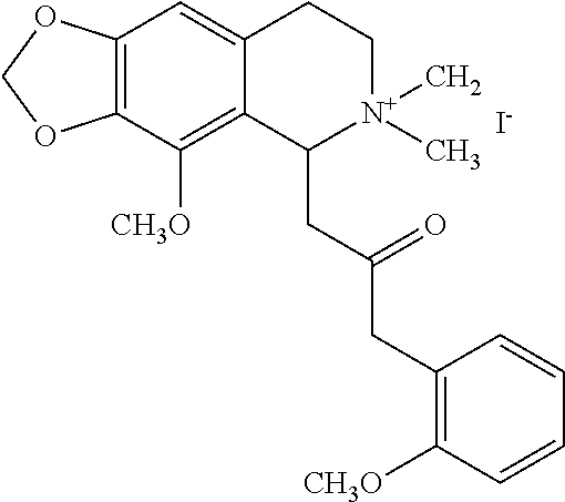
C12=C(C([CH3O])=C3C(=C1)CC[N+](C)(C)C3CC(CC1=C([CH3O])C=CC=C1)=O)OCO2.[I-]
